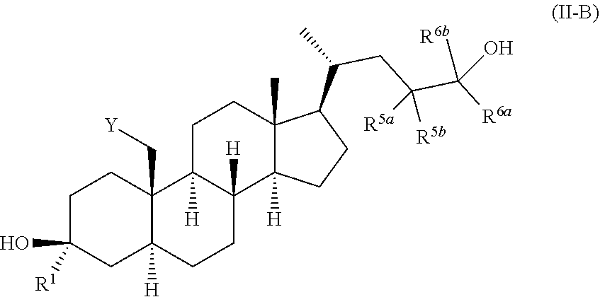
C1C(O)([R1])CC2([H])C(C[Y])(C1)C1([H])C([H])(CC2)C2([H])C(C)(CC1)C(C(C)CC(C([R6a])([R6b])O)([R5b])[R5a])CC2
